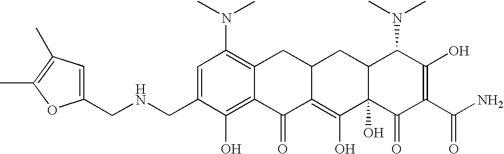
C1(CNCC2=CC(C)=C(C)O2)=CC(N(C)C)=C2C(=C1O)C(=O)C1=C(O)C3(O)C(CC1C2)C(N(C)C)C(O)=C(C(N)=O)C3=O
